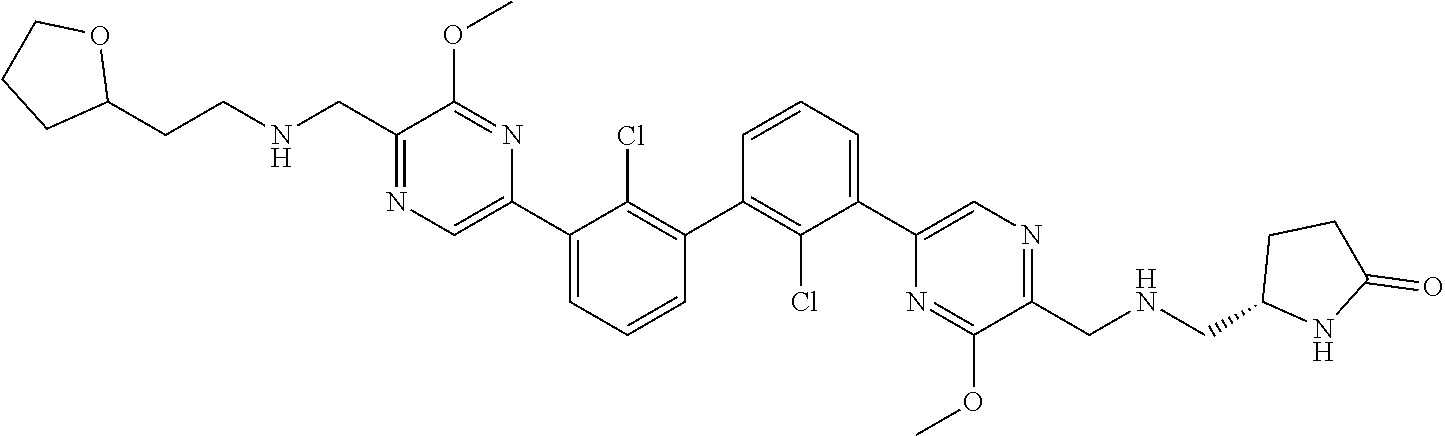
C1(C2=C(Cl)C(C3=CN=C(CNCCC4OCCC4)C(OC)=N3)=CC=C2)=C(Cl)C(C2=CN=C(CNCC3NC(=O)CC3)C(OC)=N2)=CC=C1
